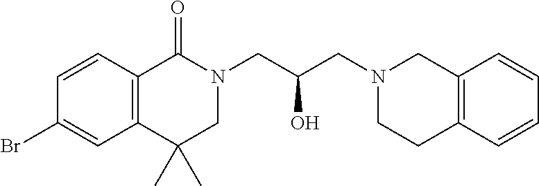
C1=CC2=C(C=C1Br)C(C)(C)CN(CC(CN1CCC3=C(C1)C=CC=C3)O)C2=O
